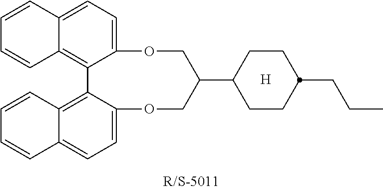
[H].C1CC(CCC)CCC1C1COC2=CC=C3C(=C2C2=C4C(=CC=C2OC1)C=CC=C4)C=CC=C3
